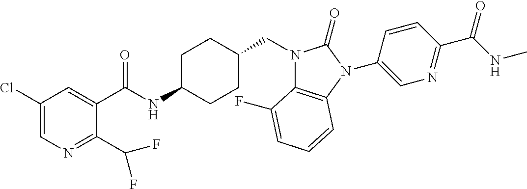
C1(Cl)=CN=C(C(F)F)C(C(NC2CCC(CN3C4=C(N(C5=CN=C(C(NC)=O)C=C5)C3=O)C=CC=C4F)CC2)=O)=C1
